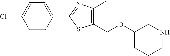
C1=CC(C2=NC(C)=C(COC3CCCNC3)S2)=CC=C1Cl
